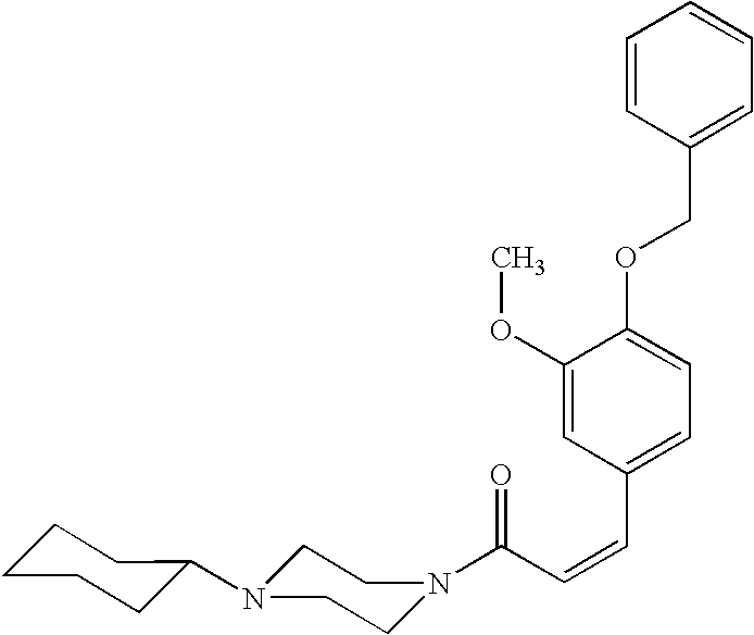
C(C=CC1=CC=C(OCC2=CC=CC=C2)C(OC)=C1)(=O)N1CCN(C2CCCCC2)CC1
